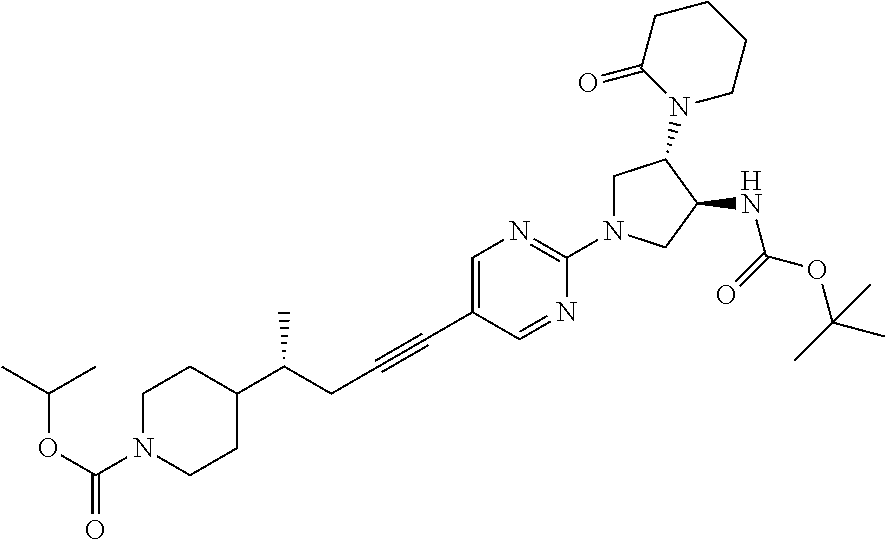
C1C(N2CCCCC2=O)C(NC(OC(C)(C)C)=O)CN1C1=NC=C(C#CCC(C2CCN(C(=O)OC(C)C)CC2)C)C=N1
